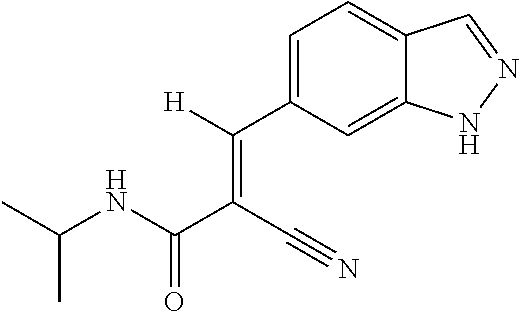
C1=C2C(=CC(C(=C(C#N)C(=O)NC(C)C)[H])=C1)NN=C2
